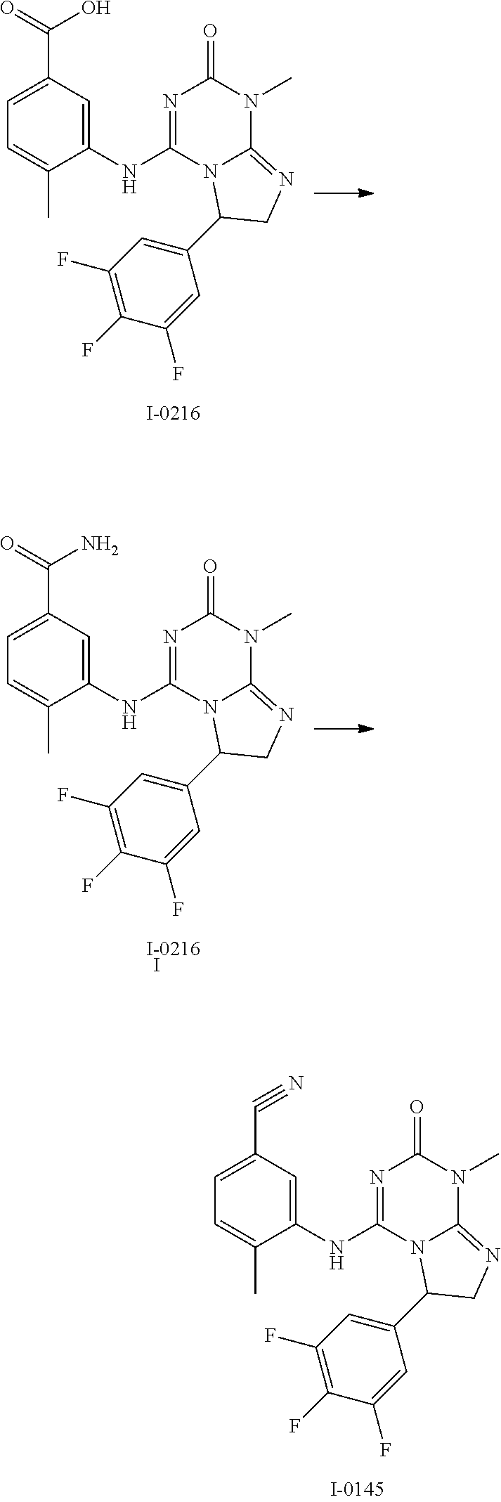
C1(NC2=NC(=O)N(C)C3=NCC(C4=CC(F)=C(F)C(F)=C4)N23)=CC(C(=O)O)=CC=C1C.C1(NC2=NC(=O)N(C)C3=NCC(C4=CC(F)=C(F)C(F)=C4)N23)=CC(C(=O)N)=CC=C1C.I.C1(NC2=NC(=O)N(C)C3=NCC(C4=CC(F)=C(F)C(F)=C4)N23)=CC(C#N)=CC=C1C
